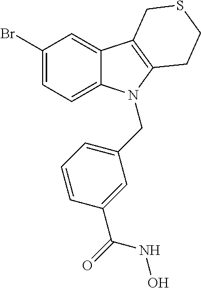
C1(Br)=CC=C2C(=C1)C1=C(N2CC2=CC=CC(C(=O)NO)=C2)CCSC1
